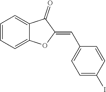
C1=CC=C2C(=C1)C(=O)C(=CC1=CC=C(I)C=C1)O2
